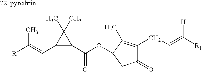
C1(C(OC2C(C)=C(CC=C([R1])[H])C(=O)C2)=O)C(C)(C)C1C=C(C)[R]
